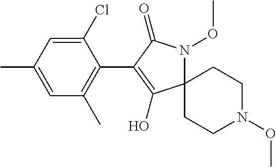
C1(Cl)=CC(C)=CC(C)=C1C1=C(O)C2(N(OC)C1=O)CCN(OC)CC2
